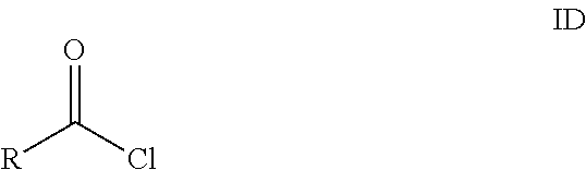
[R]C(Cl)=O
